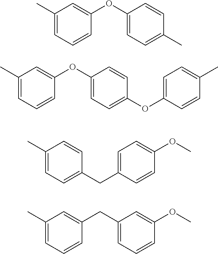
C1(C)=CC=CC(CC2=CC=CC(OC)=C2)=C1.C1(C)=CC=CC(OC2=CC=C(C)C=C2)=C1.C1(C)=CC=CC(OC2=CC=C(OC3=CC=C(C)C=C3)C=C2)=C1.C1=C(C)C=CC(CC2=CC=C(OC)C=C2)=C1
